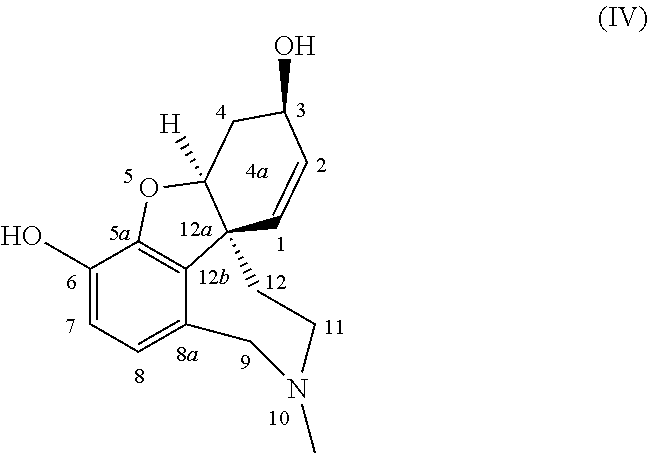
C1(O)=CC=C2C3=C1OC1([H])C3(C=CC(O)C1)CCN(C)C2
